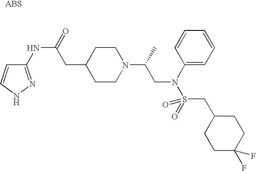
C1(NC(=O)CC2CCN(C(C)CN(S(=O)(CC3CCC(F)(F)CC3)=O)C3=CC=CC=C3)CC2)=NNC=C1
